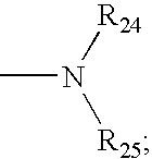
CN([R25])[R24]
